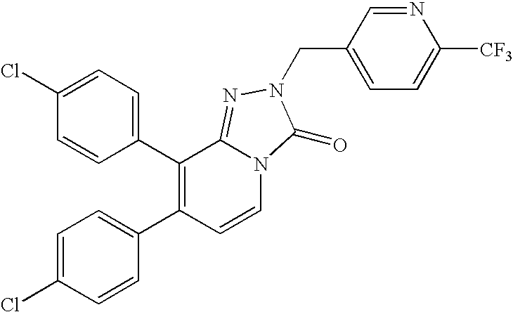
C1(Cl)=CC=C(C2=C(C3=CC=C(Cl)C=C3)C=CN3C2=NN(CC2=CC=C([CF3])N=C2)C3=O)C=C1
